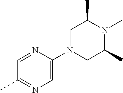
C1=NC(N2CC(C)N(C)C(C)C2)=CN=C1C
